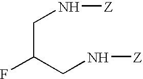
C(C(CN[Z])F)N[Z]
